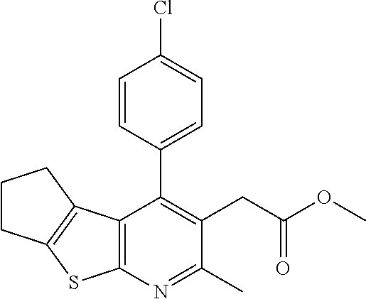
C12=C(N=C(C)C(CC(OC)=O)=C1C1=CC=C(Cl)C=C1)SC1=C2CCC1
